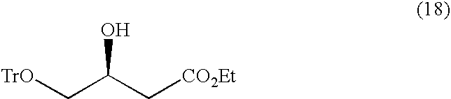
[TrO]CC(C[CO2Et])O
